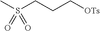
CS(CCC[OTs])(=O)=O
